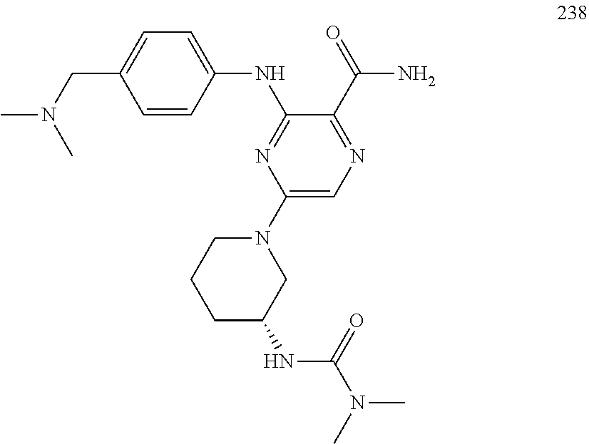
C1=C(CN(C)C)C=CC(NC2=NC(N3CCCC(NC(N(C)C)=O)C3)=CN=C2C(=O)N)=C1
